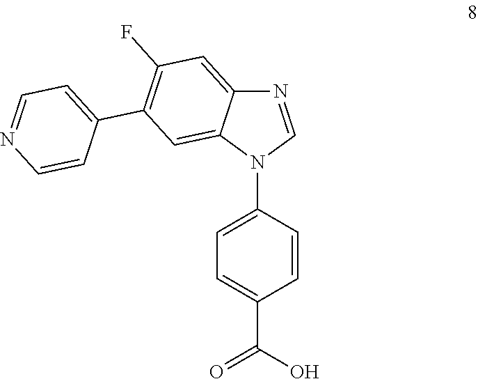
C1=C(N2C=NC3=CC(F)=C(C4=CC=NC=C4)C=C23)C=CC(C(O)=O)=C1
